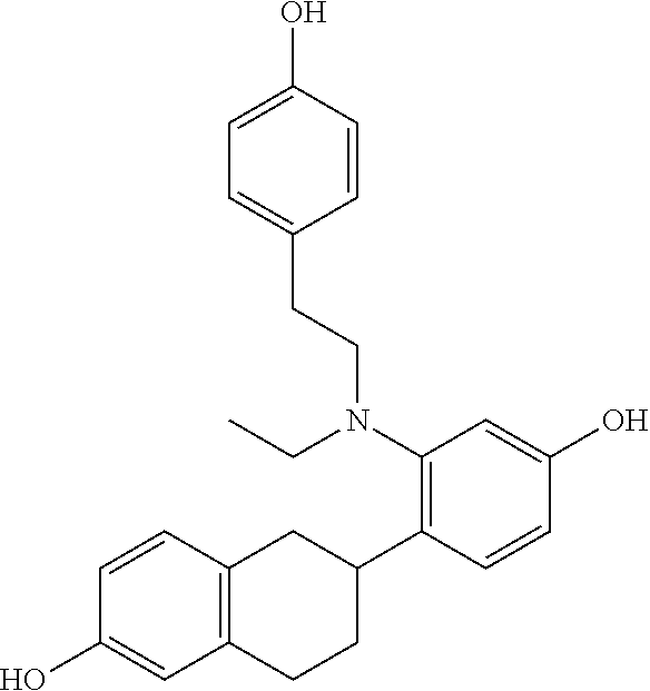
C1(N(CCC2=CC=C(O)C=C2)CC)=C(C2CC3=C(CC2)C=C(O)C=C3)C=CC(O)=C1
